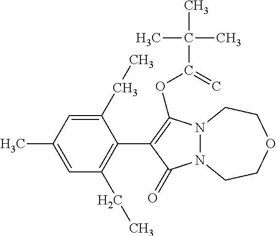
C1(CC)=CC(C)=CC(CC)=C1C1=C(OC(=C)C(C)(C)C)N2N(C1=O)CCOCC2
